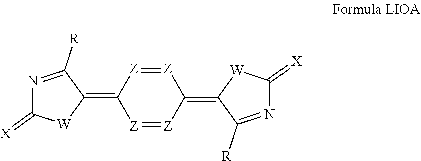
N1=C([R])C(=C2[Z]=[Z]C(=C3C([R])=NC(=[X])[W]3)[Z]=[Z]2)[W]C1=[X]
